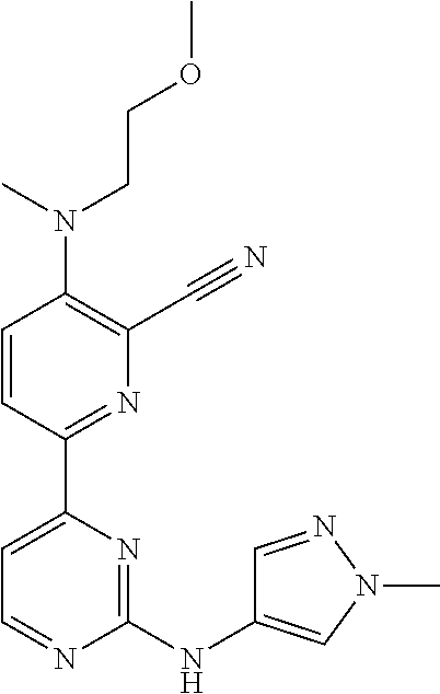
C1=CC(C2=CC=NC(NC3=CN(C)N=C3)=N2)=NC(C#N)=C1N(CCOC)C
